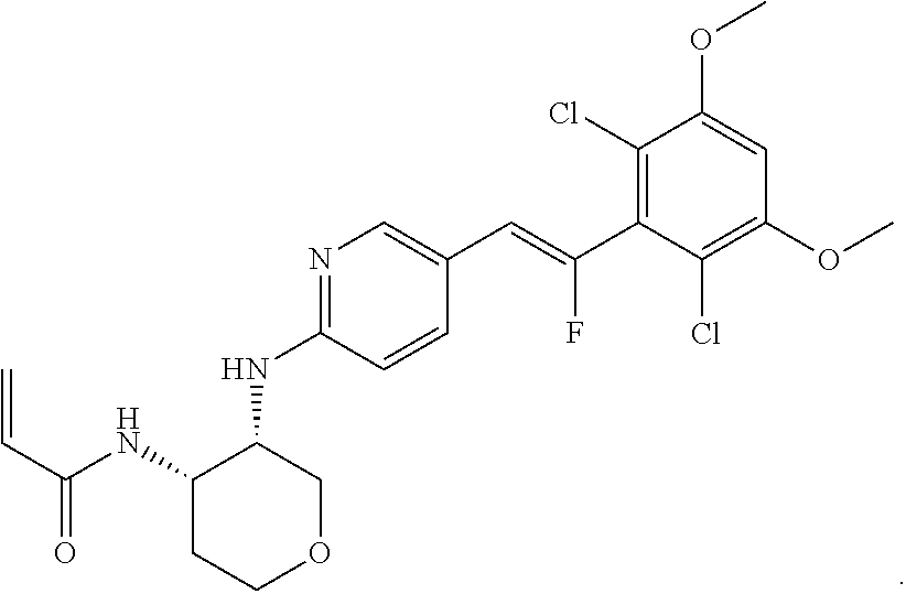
C1(NC(C=C)=O)CCOCC1NC1=NC=C(C=C(C2=C(Cl)C(OC)=CC(OC)=C2Cl)F)C=C1
